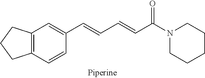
C12=C(C=CC(C=CC=CC(N3CCCCC3)=O)=C1)CCC2
